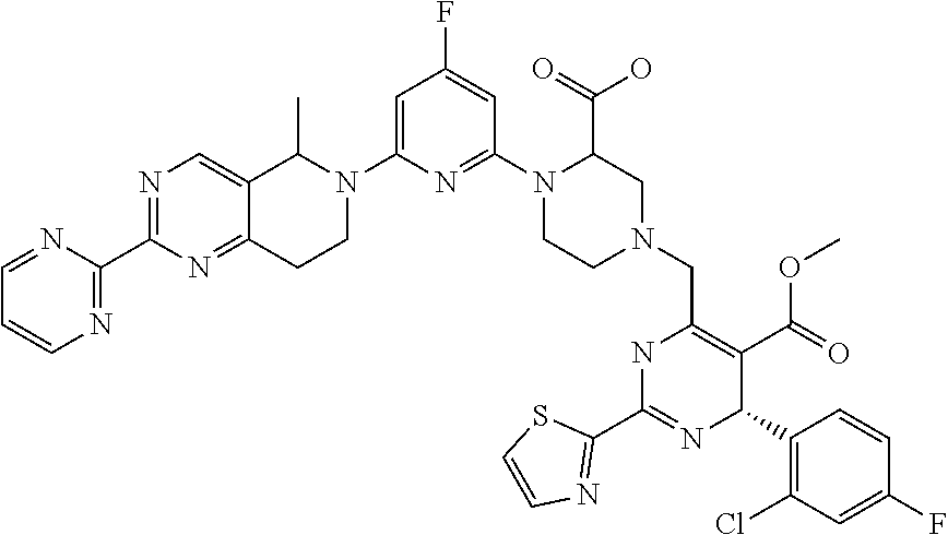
C1(C2C(C(OC)=O)=C(CN3CCN(C4=NC(N5CCC6=NC(C7=NC=CC=N7)=NC=C6C5C)=CC(F)=C4)C(C(=O)O)C3)NC(C3=NC=CS3)=N2)=C(Cl)C=C(F)C=C1
